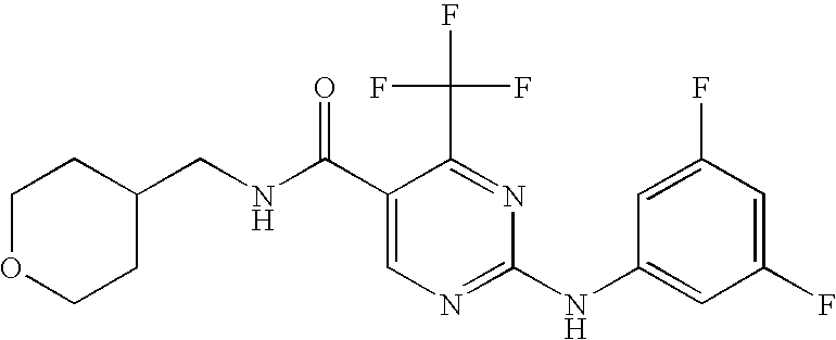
C1OCCC(CNC(C2=CN=C(NC3=CC(F)=CC(F)=C3)N=C2C(F)(F)F)=O)C1
